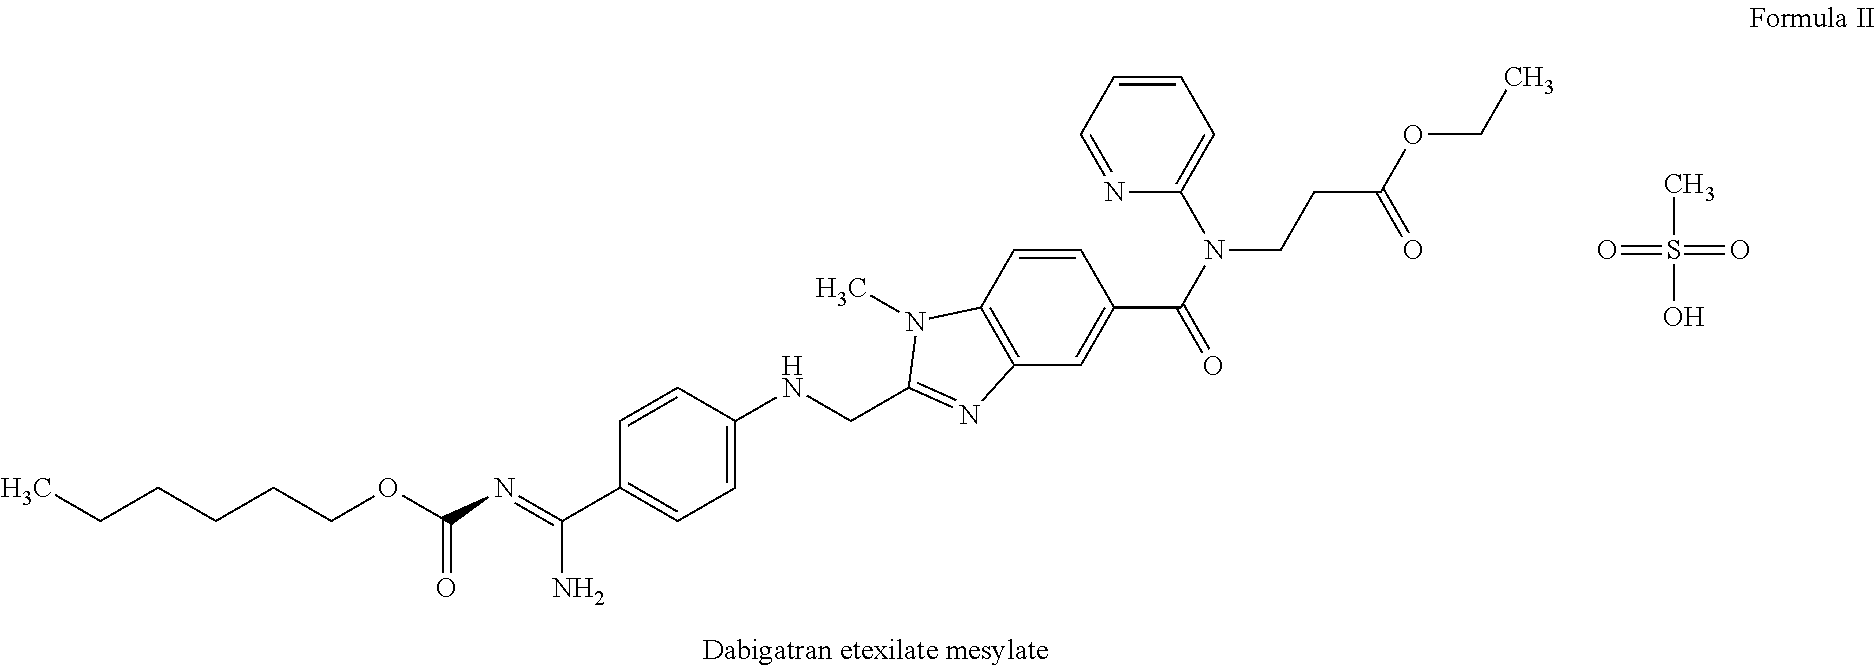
CCCCCCOC(N=C(C1=CC=C(NCC2=NC3=C(C=CC(C(N(CCC(OCC)=O)C4=CC=CC=N4)=O)=C3)N2C)C=C1)N)=O.O=S(=O)(O)C
